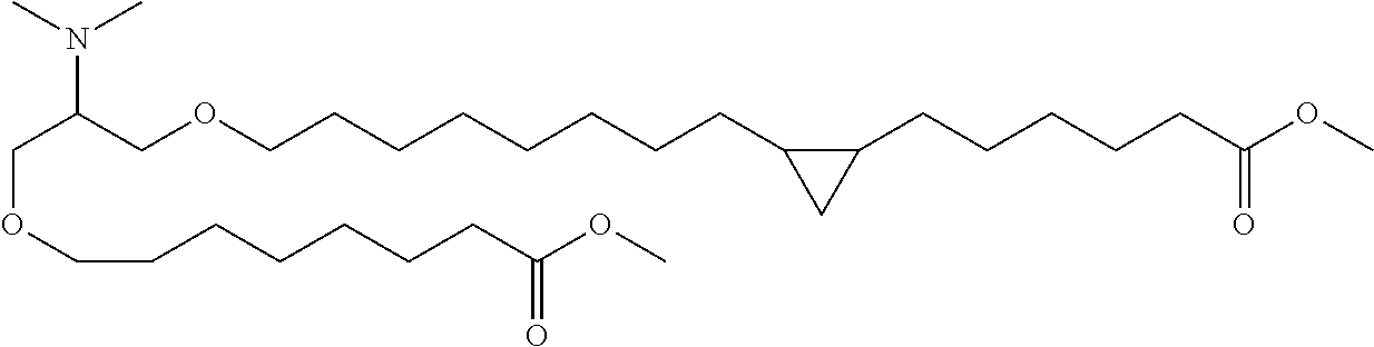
C(C(COCCCCCCCCC1C(CCCCCC(OC)=O)C1)N(C)C)OCCCCCCCC(OC)=O
